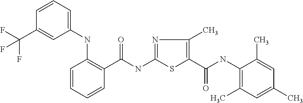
C1(NC2=C(C(=O)NC3=NC(C)=C(C(=O)NC4=C(C)C=C(C)C=C4C)S3)C=CC=C2)=CC=CC(C(F)(F)F)=C1
